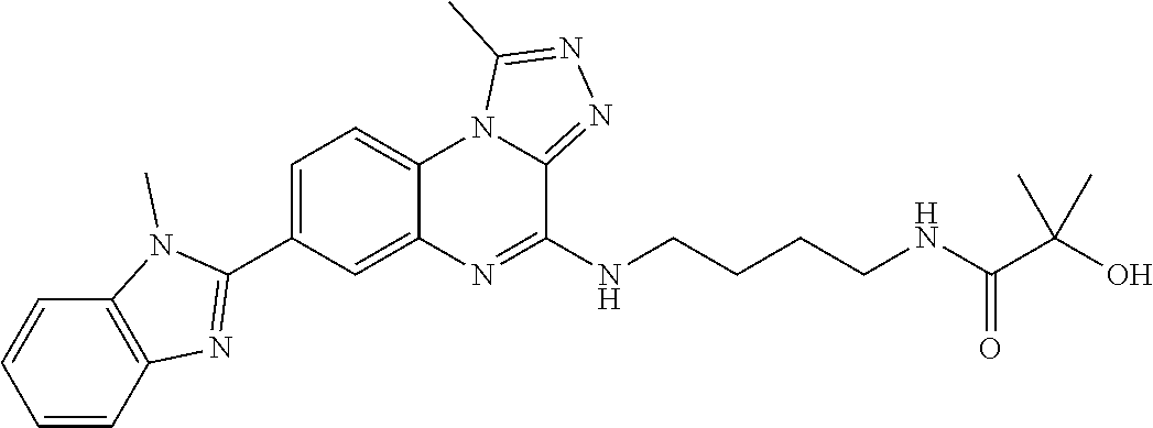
C1=CC2=C(C=C1)N(C)C(C1=CC=C3C(=C1)N=C(NCCCCNC(C(O)(C)C)=O)C1=NN=C(C)N31)=N2
